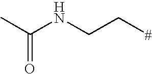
C(NCC[#])(C)=O
